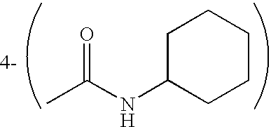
C1CC(NC(C)=O)CCC1
